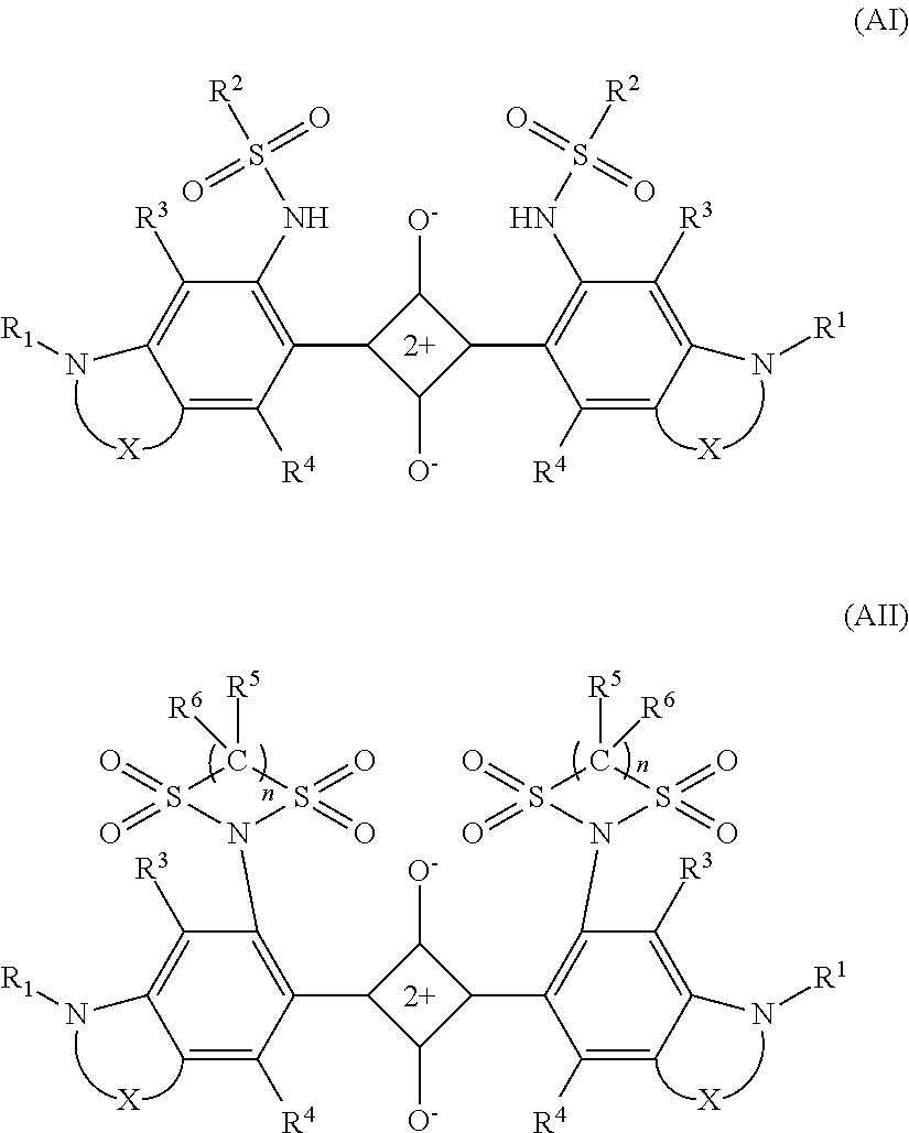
[X].C1([O-])C(C2=C(NS([R2])(=O)=O)C([R3])=C(N[R1])C=C2[R4])C([O-])C1C1=C(NS([R2])(=O)=O)C([R3])=C(N[R1])C=C1[R4].[X].[X].[X].C1([O-])C(C2=C(N3S(=O)(=O)C([R5])([R6])S3(=O)=O)C([R3])=C(N[R1])C=C2[R4])C([O-])C1C1=C(N2S(=O)(=O)C([R5])([R6])S2(=O)=O)C([R3])=C(N[R1])C=C1[R4]
